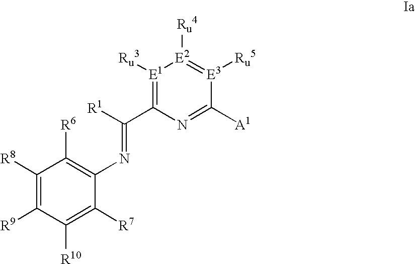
C1([R8])=C([R9])C([R10])=C([R7])C(N=C(C2=[E1]([Ru3])[E2]([Ru4])=[E3]([Ru5])C([A1])=N2)[R1])=C1[R6]
